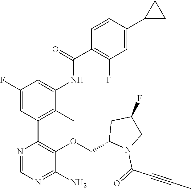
C1(F)=CC(C2=C(OCC3N(C(=O)C#CC)CC(F)C3)C(N)=NC=N2)=C(C)C(NC(C2=C(F)C=C(C3CC3)C=C2)=O)=C1
